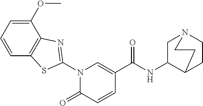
C1(OC)=CC=CC2=C1N=C(N1C(=O)C=CC(C(NC3CN4CCC3CC4)=O)=C1)S2
